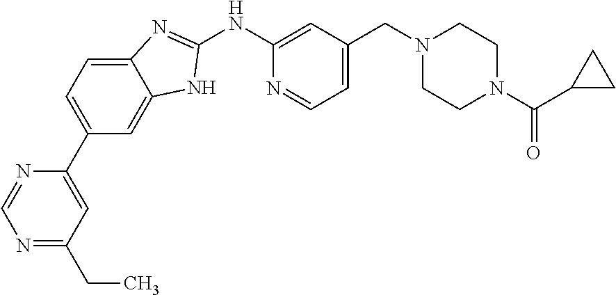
C1(C2=CC=C3C(=C2)NC(NC2=CC(CN4CCN(C(=O)C5CC5)CC4)=CC=N2)=N3)=CC(CC)=NC=N1
